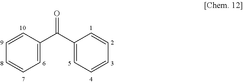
C1(C(C2=CC=CC=C2)=O)=CC=CC=C1
